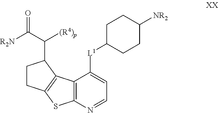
C1CC2=C(C1C(C([R2N])=O)[(R4)p])C1=C(S2)N=CC=C1[L1]C1CCC([NR2])CC1
